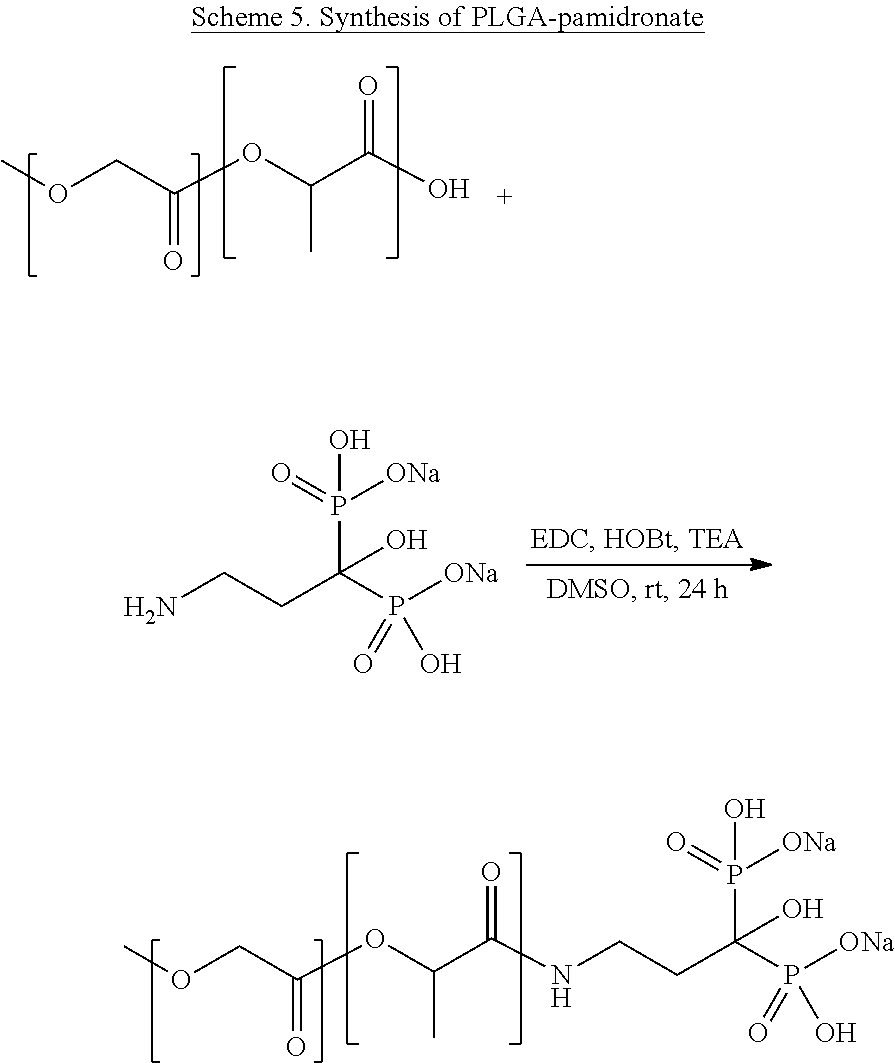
COCC(OC(C(O)=O)C)=O.P(O)(C(O)(P(=O)(O)[ONa])CCN)([ONa])=O.COCC(OC(C(=O)NCCC(P(O)([ONa])=O)(O)P(=O)(O)[ONa])C)=O
